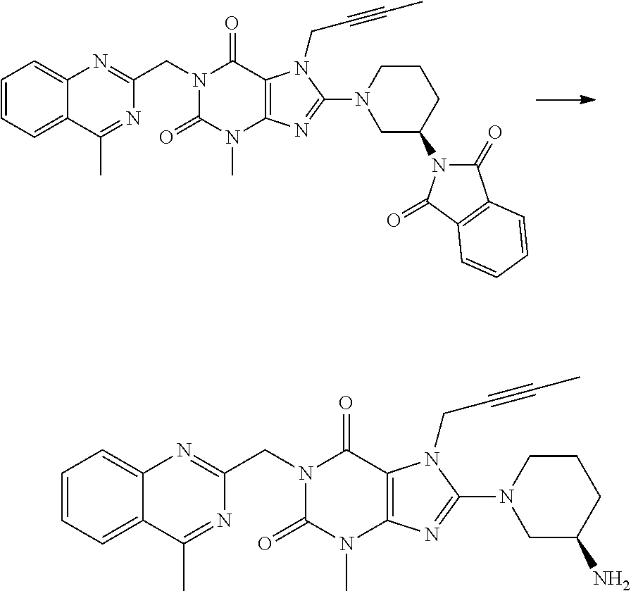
N1(CC2=NC3=CC=CC=C3C(C)=N2)C(=O)N(C)C2=C(C1=O)N(CC#CC)C(N1CC(N3C(=O)C4=C(C3=O)C=CC=C4)CCC1)=N2.N1(CC2=NC3=CC=CC=C3C(C)=N2)C(=O)N(C)C2=C(C1=O)N(CC#CC)C(N1CC(N)CCC1)=N2
